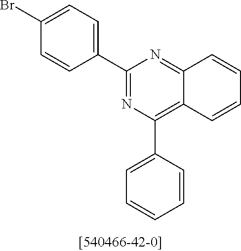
C1(C2=CC=C(Br)C=C2)=NC(C2=CC=CC=C2)=C2C(=N1)C=CC=C2
